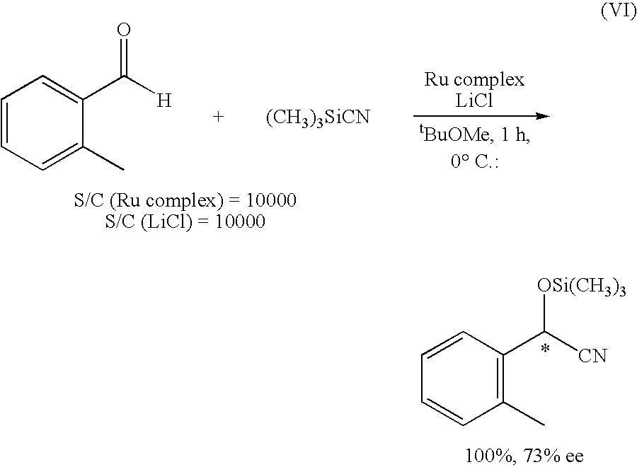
C1=CC=C(C)C(C([H])=O)=C1.[(CH3)3SiCN].C1=CC(C([CN])[OSi(CH3)3])=C(C)C=C1
